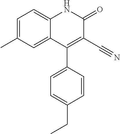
C1=C(C)C=C2C(=C1)NC(=O)C(C#N)=C2C1=CC=C(CC)C=C1
